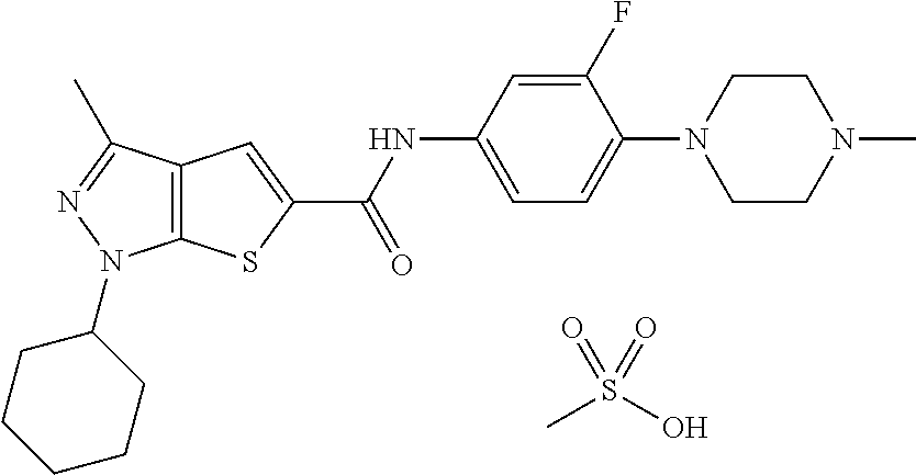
C1=C(NC(C2=CC3=C(S2)N(C2CCCCC2)N=C3C)=O)C=C(F)C(N2CCN(C)CC2)=C1.CS(=O)(=O)O
